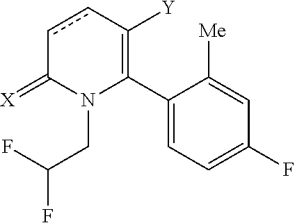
C1(C2=C([Y])ccC(=[X])N2CC(F)F)=CC=C(F)C=C1[Me]
